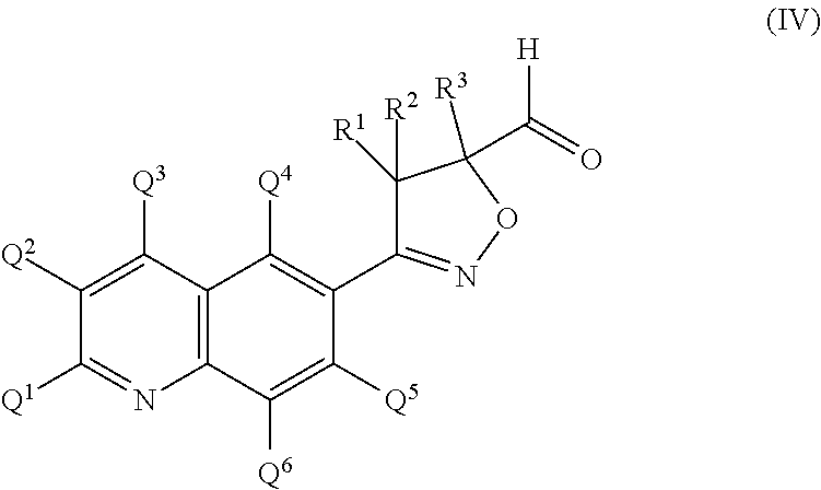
C12=C(C([Q3])=C([Q2])C([Q1])=N1)C([Q4])=C(C1=NOC(C(=O)[H])([R3])C1([R2])[R1])C([Q5])=C2[Q6]
